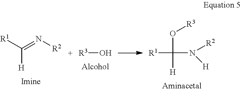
[R3]O.[R1]C(=N[R2])[H].[R1]C(N([R2])[H])(O[R3])[H]
